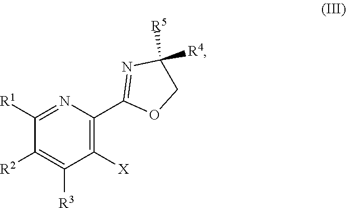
C1([R4])([R5])COC(C2=C([X])C([R3])=C([R2])C([R1])=N2)=N1
